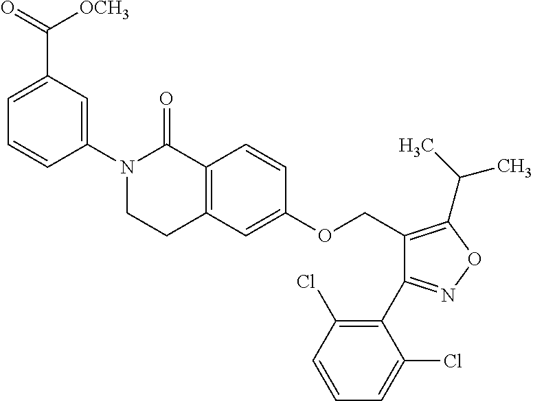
C12=C(C=C(OCC3=C(C(C)C)ON=C3C3=C(Cl)C=CC=C3Cl)C=C1)CCN(C1=CC(C(=O)[OCH3])=CC=C1)C2=O
